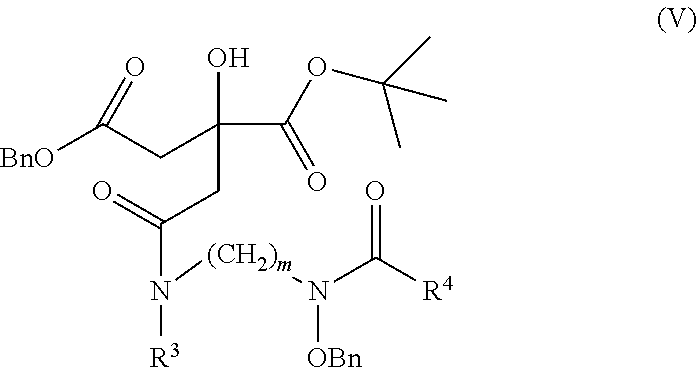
N([(CH2)m]N(C([R4])=O)[OBn])([R3])C(CC(O)(C(=O)OC(C)(C)C)CC([BnO])=O)=O
